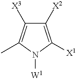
C1([X2])=C([X1])N([W1])C(C)=C1[X3]
